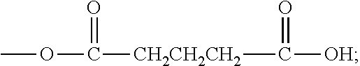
COC([CH2CH2CH2]C([OH])=O)=O
